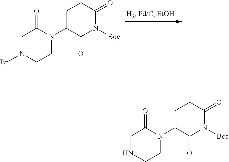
C1C(N2C(=O)CN([Bn])CC2)C(=O)N([Boc])C(=O)C1.C1C(N2C(=O)CNCC2)C(=O)N([Boc])C(=O)C1
